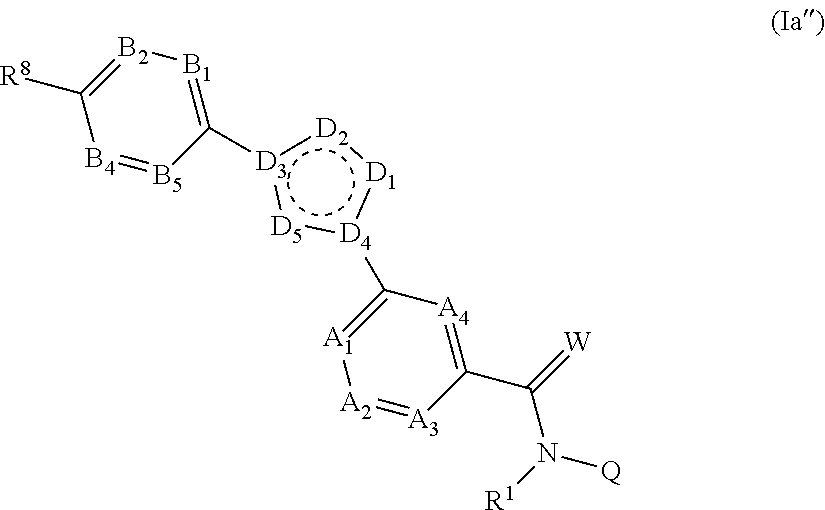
[B4]1=[B5]C([D3]2:[D5]:[D4](C3=[A1][A2]=[A3]C(C(N([Q])[R1])=[W])=[A4]3):[D1]:[D2]:2)=[B1][B2]=C1[R8]
